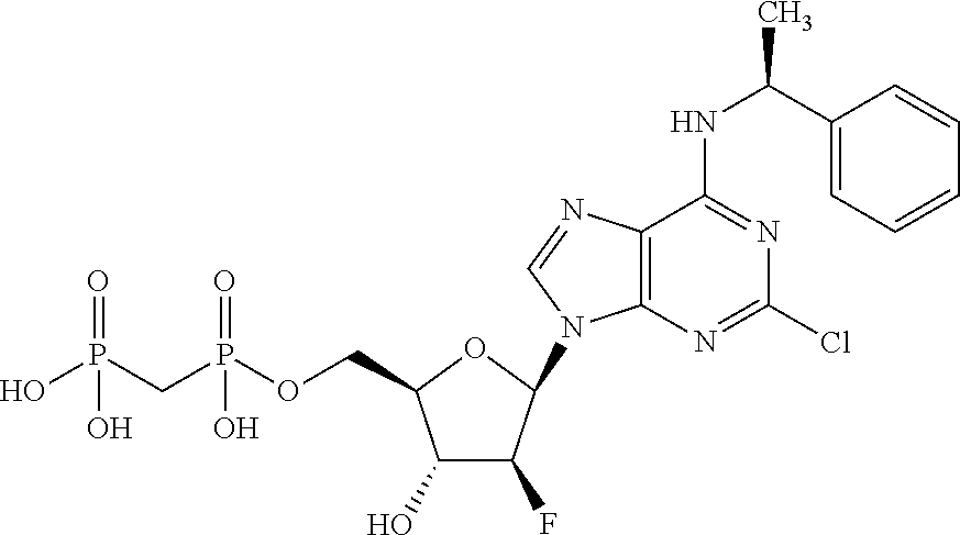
C1(O)C(F)C(N2C3=C(N=C2)C(NC(C2=CC=CC=C2)C)=NC(Cl)=N3)OC1COP(CP(O)(=O)O)(=O)O
